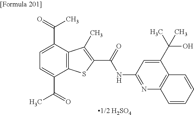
C1=C(C(=O)C)C2=C(C(C(=O)C)=C1)C(C)=C(C(=O)NC1=NC3=C(C(C(C)(O)C)=C1)C=CC=C3)S2.[1/2 H2SO4]
